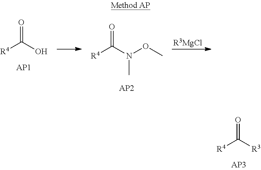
[R4]C([R3])=O.[R3MgCl].[R4]C(O)=O.[R4]C(N(C)OC)=O
